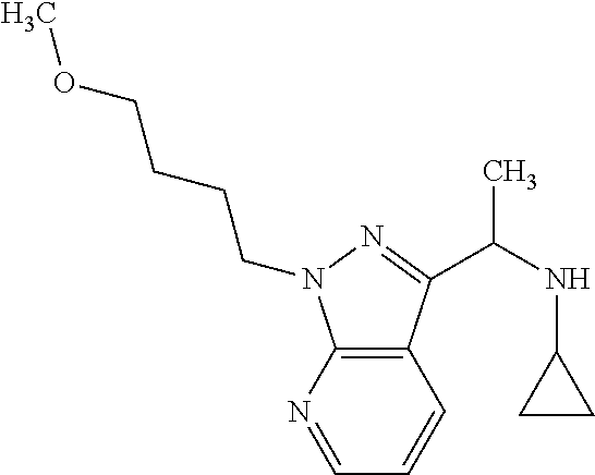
C12=C(C(C(NC3CC3)C)=NN1CCCCOC)C=CC=N2
